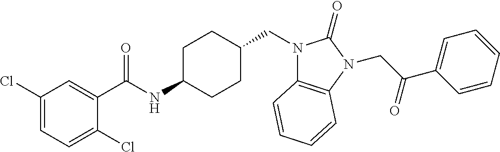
C1(Cl)=CC=C(Cl)C(C(NC2CCC(CN3C4=C(N(CC(C5=CC=CC=C5)=O)C3=O)C=CC=C4)CC2)=O)=C1
